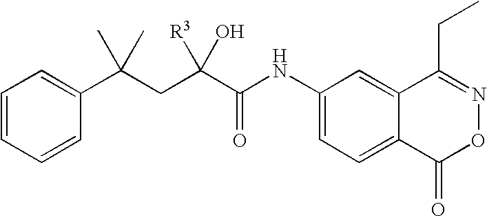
C1=CC=CC(C(CC(C(NC2=CC=C3C(=C2)C(CC)=NOC3=O)=O)([R3])O)(C)C)=C1
